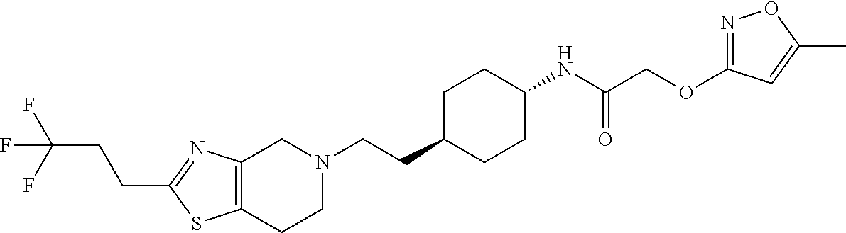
C12=C(CCN(CCC3CCC(NC(COC4=NOC(C)=C4)=O)CC3)C1)SC(CCC(F)(F)F)=N2
